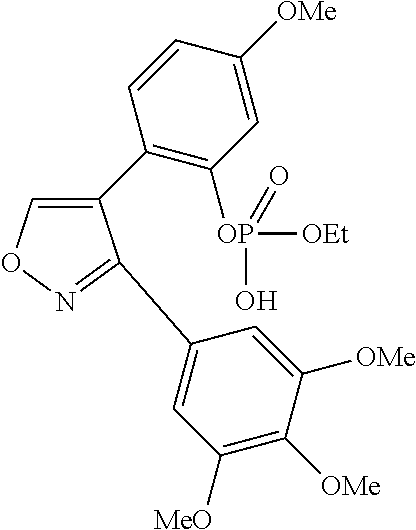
C1(C2=C([OP]([OEt])(O)=O)C=C([OMe])C=C2)=CON=C1C1=CC([MeO])=C([OMe])C([OMe])=C1
